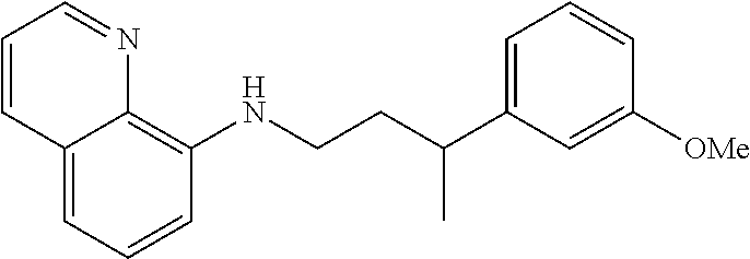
C1=CC=C2C(=C1NCCC(C1=CC=CC([OMe])=C1)C)N=CC=C2
